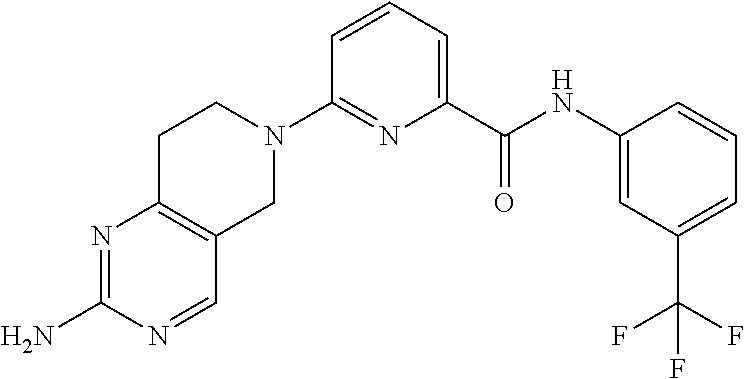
C1=CC=C(C(NC2=CC(C(F)(F)F)=CC=C2)=O)N=C1N1CCC2=C(C1)C=NC(N)=N2
